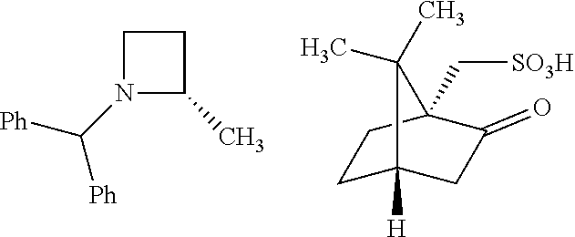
C1N(C([Ph])[Ph])C(C)C1.C1C2([H])CC(=O)C(C[SO3H])(C1)C2(C)C
